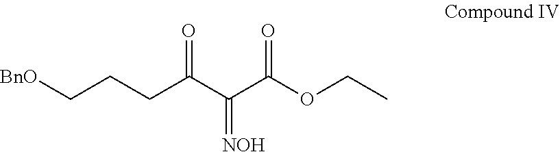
[BnO]CCCC(C(C(OCC)=O)=[NOH])=O
